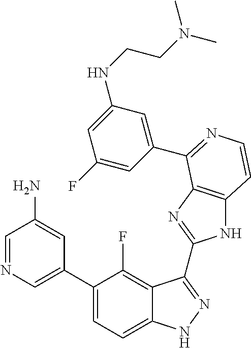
C1=C(C2=CC=C3C(=C2F)C(C2=NC4=C(N2)C=CN=C4C2=CC(NCCN(C)C)=CC(F)=C2)=NN3)C=C(N)C=N1
